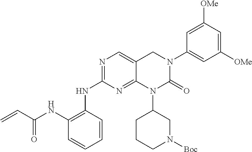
C1=CC=CC(NC2=NC=C3C(=N2)N(C2CCCN([Boc])C2)C(=O)N(C2=CC([OMe])=CC([OMe])=C2)C3)=C1NC(C=C)=O
